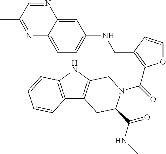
C1=C2C(=CC=C1NCC1=C(C(=O)N3C(C(=O)NC)CC4=C(NC5=C4C=CC=C5)C3)OC=C1)N=C(C)C=N2
